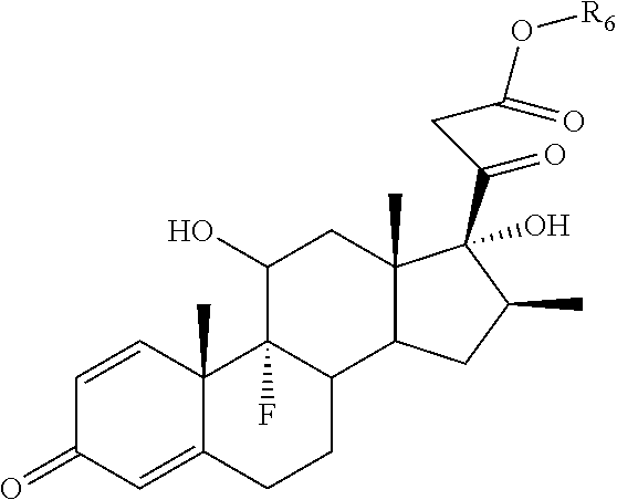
C1=CC2(C)C(=CC1=O)CCC1C2(F)C(O)CC2(C)C1CC(C)C2(C(=O)CC(O[R6])=O)O
